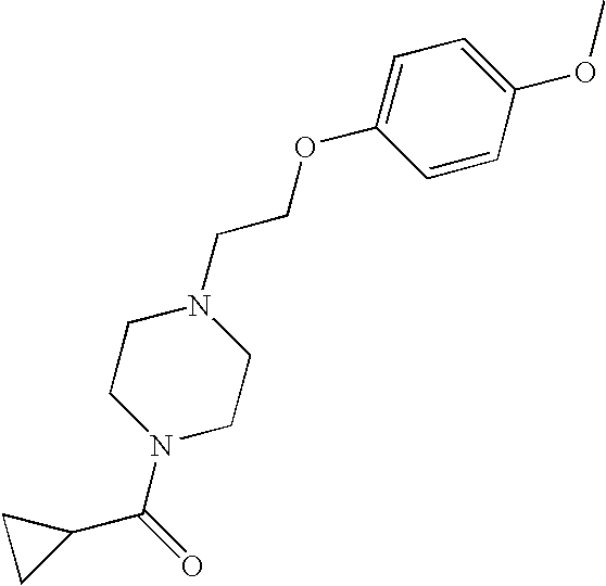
C(N1CCN(CCOC2=CC=C(OC)C=C2)CC1)(C1CC1)=O
